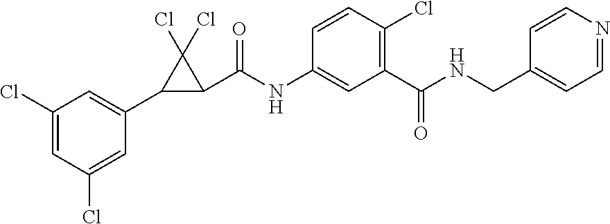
C1(Cl)=CC(Cl)=CC(C2C(C(NC3=CC(C(NCC4=CC=NC=C4)=O)=C(Cl)C=C3)=O)C2(Cl)Cl)=C1
